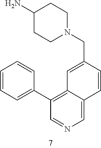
C1(N)CCN(CC2=CC3=C(C4=CC=CC=C4)C=NC=C3C=C2)CC1
